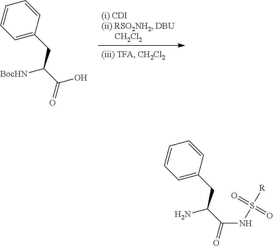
[BocHN]C(C(O)=O)CC1=CC=CC=C1.NC(C(=O)NS([R])(=O)=O)CC1=CC=CC=C1
